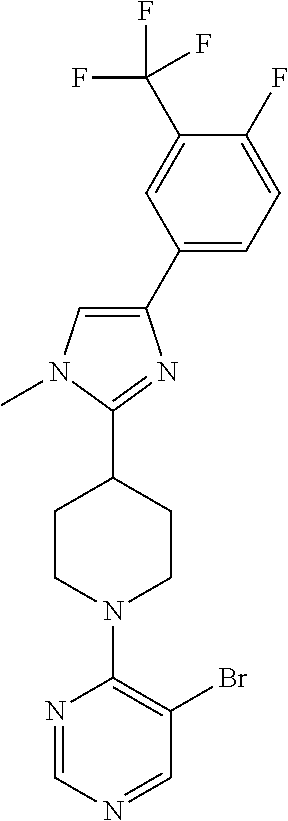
C1(F)=CC=C(C2=CN(C)C(C3CCN(C4=C(Br)C=NC=N4)CC3)=N2)C=C1C(F)(F)F
